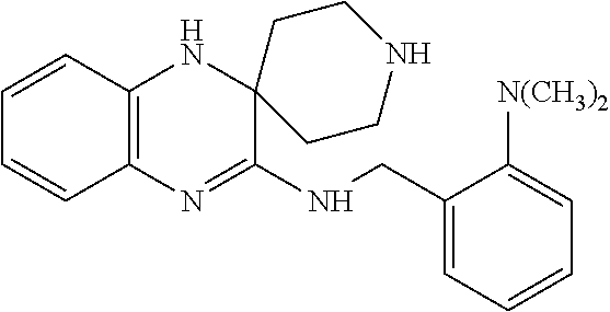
C12=C(N=C(NCC3=CC=CC=C3[N(CH3)2])C3(N1)CCNCC3)C=CC=C2
